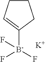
C1CC=C([B-](F)(F)F)C1.[K]
